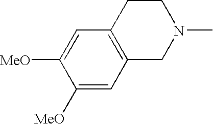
C1([MeO])=CC2=C(C=C1[MeO])CCN(C)C2
